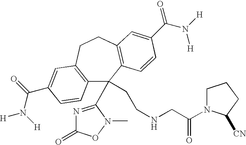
C12=C(CCC3=C(C1(CCNCC(=O)N1CCCC1[CN])C1=NC(=O)ON1C)C=CC(C(=O)N([H])[H])=C3)C=C(C(N([H])[H])=O)C=C2
